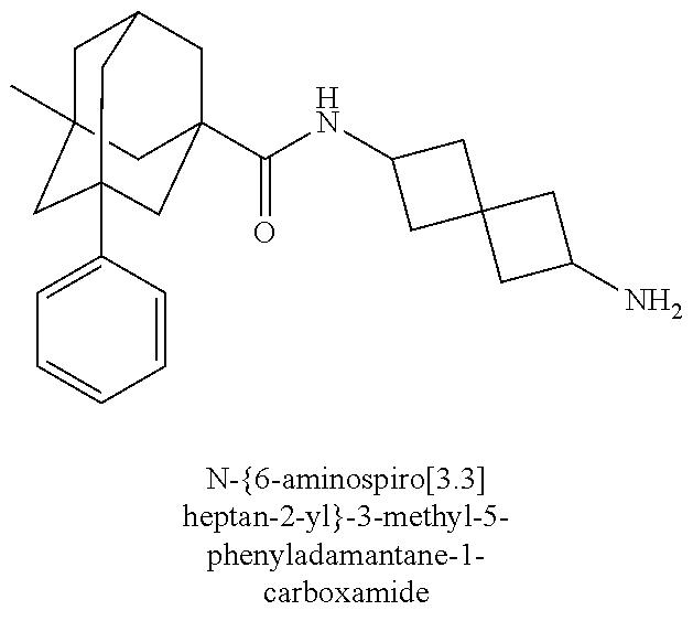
C1C2(C)CC3(C4=CC=CC=C4)CC(C(NC4CC5(C4)CC(N)C5)=O)(CC1C3)C2
